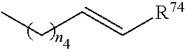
CCC=C[R74]
